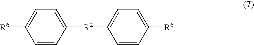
C1=CC([R2]C2=CC=C([R6])C=C2)=CC=C1[R6]
